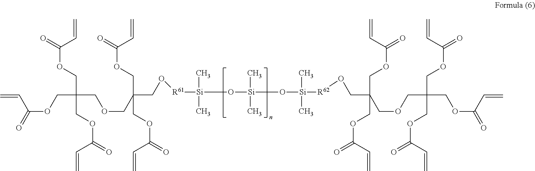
C=CC(=O)OCC(COCC(COC(=O)C=C)(COC(=O)C=C)CO[R61][Si](C)(C)O[Si](C)(C)O[Si](C)(C)[R62]OCC(COCC(COC(C=C)=O)(COC(=O)C=C)COC(=O)C=C)(COC(=O)C=C)COC(=O)C=C)(COC(=O)C=C)COC(=O)C=C
